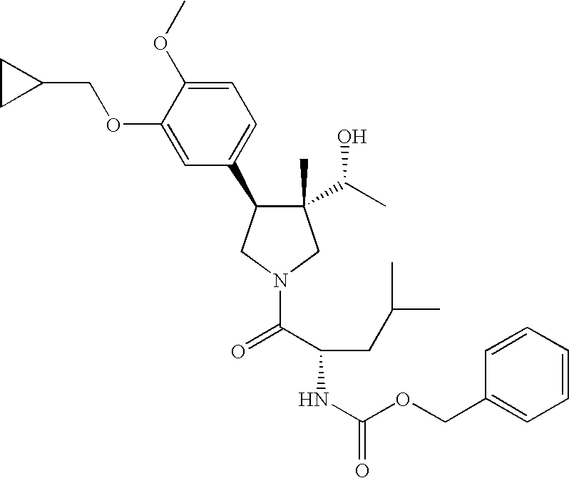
C1(C)(C(C)O)C(C2=CC=C(OC)C(OCC3CC3)=C2)CN(C(=O)C(CC(C)C)NC(=O)OCC2=CC=CC=C2)C1
